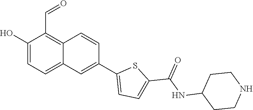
OC1=CC=C2C(=C1C=O)C=CC(C1=CC=C(C(NC3CCNCC3)=O)S1)=C2
